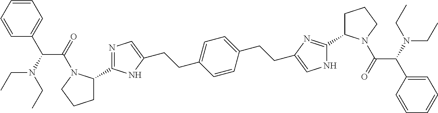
C1=CC=CC(C(N(CC)CC)C(=O)N2C(C3=NC=C(CCC4=CC=C(CCC5=CNC(C6CCCN6C(=O)C(C6=CC=CC=C6)N(CC)CC)=N5)C=C4)N3)CCC2)=C1
